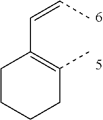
C1(C)=C(C=CC)CCCC1
